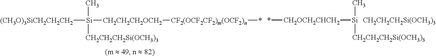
[(CH3O)3SiCH2CH2CH2][Si]([CH2CH2CH2OCH2][CF2(OCF2CF2)m(OCF2)n]*)(C)[CH2CH2CH2Si(OCH3)3].[CH2OCH2CHCH2]([Si](C)[CH2CH2CH2Si(OCH3)3])*.[CH2CH2CH2Si(OCH3)3]
